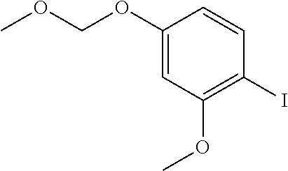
C1(OCOC)=CC(OC)=C(I)C=C1
